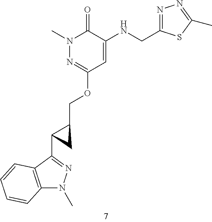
C1(=O)N(C)N=C(OCC2C(C3=NN(C)C4=C3C=CC=C4)C2)C=C1NCC1=NN=C(C)S1
